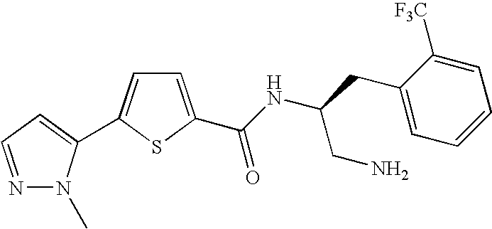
C1=C(C(NC(CC2=CC=CC=C2[F3C])CN)=O)SC(C2=CC=NN2C)=C1
